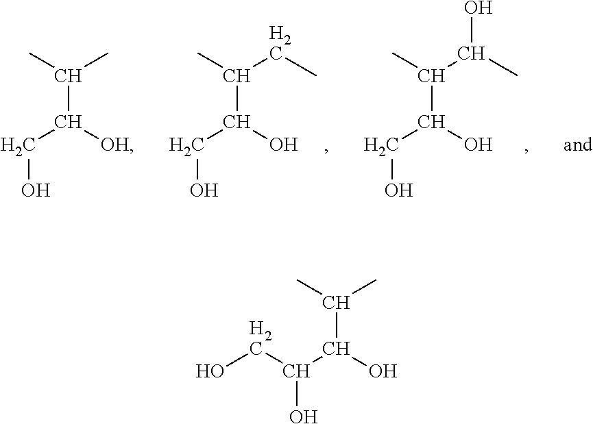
OC(C(C)C)C(O)CO.[OH]C(C(C)C)CO.OC(C(C)CC)CO.OC(C(C)C(O)C)CO
